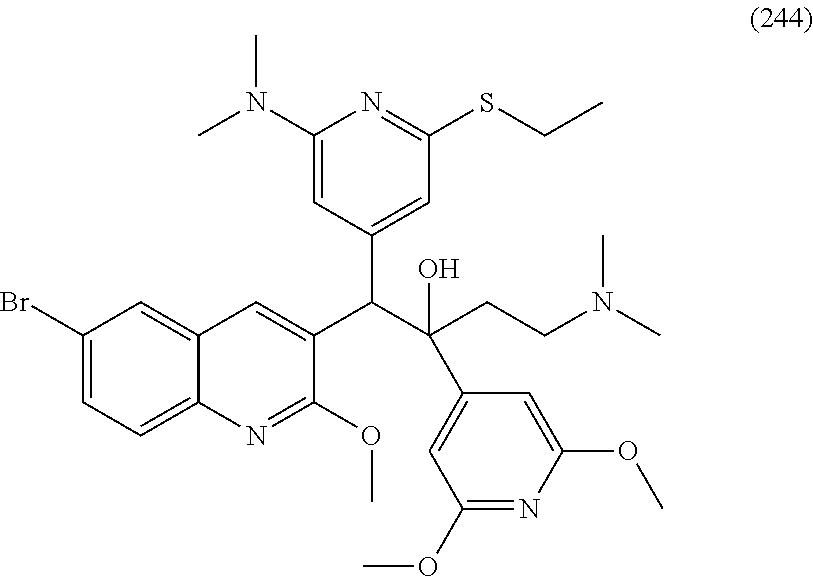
C1(Br)=CC=C2C(=C1)C=C(C(C(CCN(C)C)(O)C1=CC(OC)=NC(OC)=C1)C1=CC(SCC)=NC(N(C)C)=C1)C(OC)=N2
